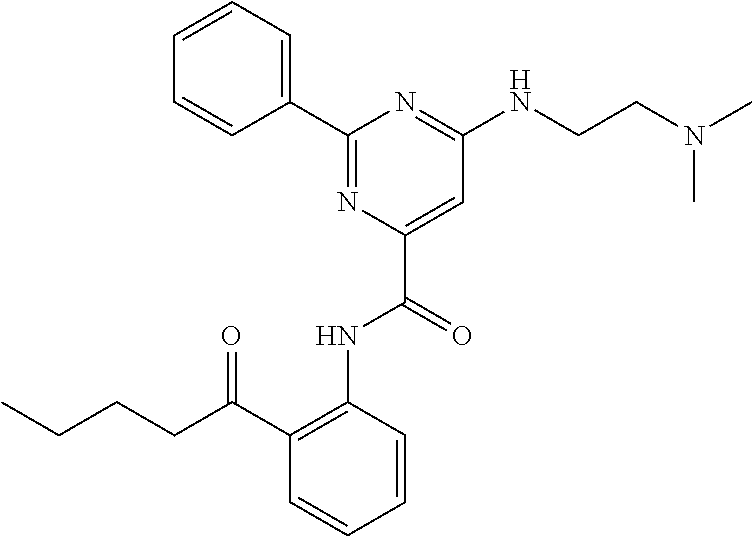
C1(C2=CC=CC=C2)=NC(C(=O)NC2=C(C(CCCC)=O)C=CC=C2)=CC(NCCN(C)C)=N1
